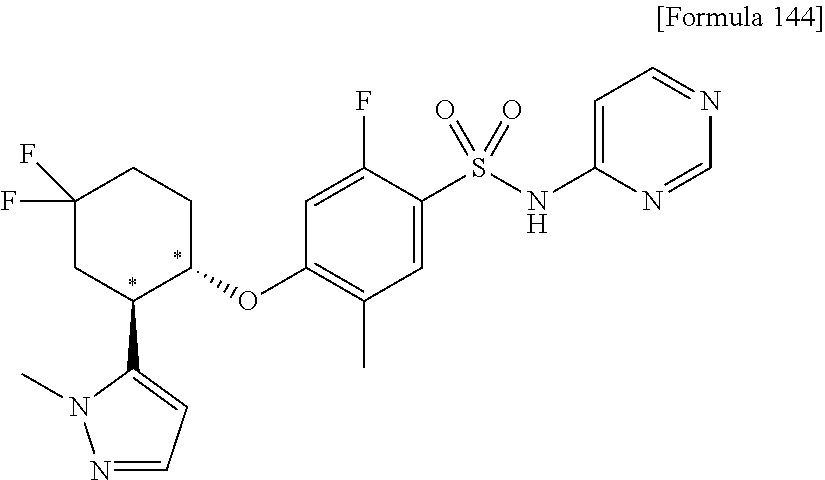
C1(OC2CCC(F)(F)CC2C2=CC=NN2C)=C(C)C=C(S(NC2=CC=NC=N2)(=O)=O)C(F)=C1
